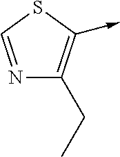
N1=CSC(->C)=C1CC
